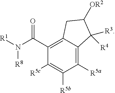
C1([R5a])=C2C(=C(C(N([R1])[R8])=O)C([R5c])=C1[R5b])CC([OR2])C2([R3])[R4]
